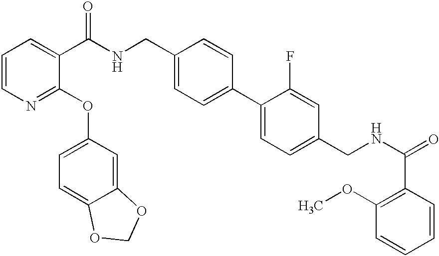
C1=CN=C(OC2=CC=C3C(=C2)OCO3)C(C(NCC2=CC=C(C3=CC=C(CNC(=O)C4=C(OC)C=CC=C4)C=C3F)C=C2)=O)=C1
